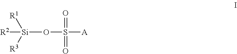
[A]S(O[Si]([R1])([R3])[R2])(=O)=O
